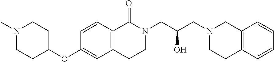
C1(OC2=CC3=C(C=C2)C(=O)N(CC(O)CN2CCC4=C(C2)C=CC=C4)CC3)CCN(C)CC1
